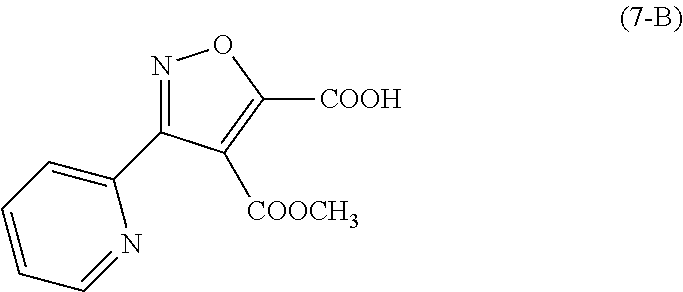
N1=C(C2=CC=CC=N2)C([COOCH3])=C([COOH])O1
